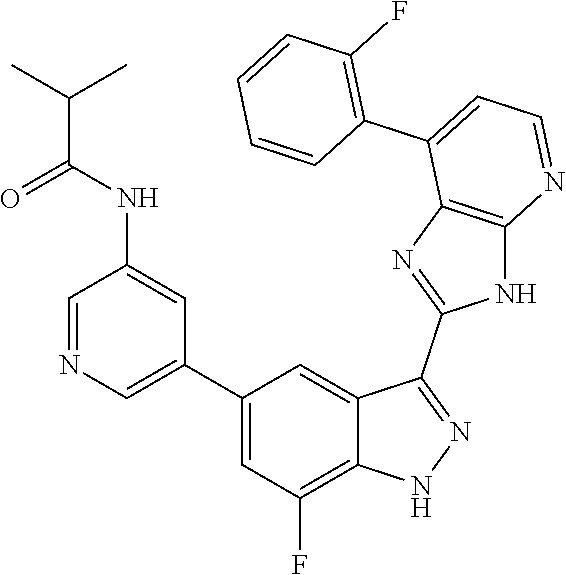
C1=NC=C(C2=CC(F)=C3C(=C2)C(C2=NC4=C(N2)N=CC=C4C2=C(F)C=CC=C2)=NN3)C=C1NC(C(C)C)=O
